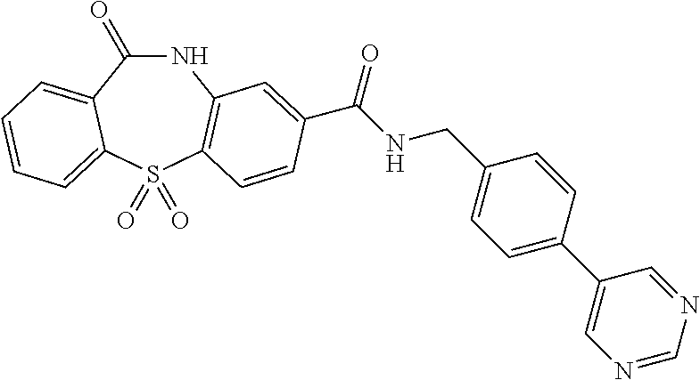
C1(=O)NC2=C(S(=O)(=O)C3=CC=CC=C13)C=CC(C(NCC1=CC=C(C3=CN=CN=C3)C=C1)=O)=C2
